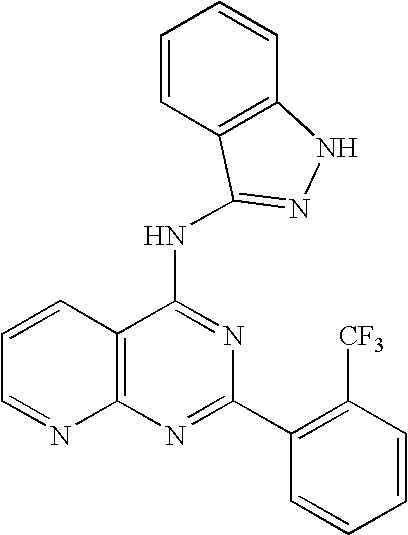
C12=C(N=C(C3=C([CF3])C=CC=C3)N=C1NC1=NNC3=C1C=CC=C3)N=CC=C2
